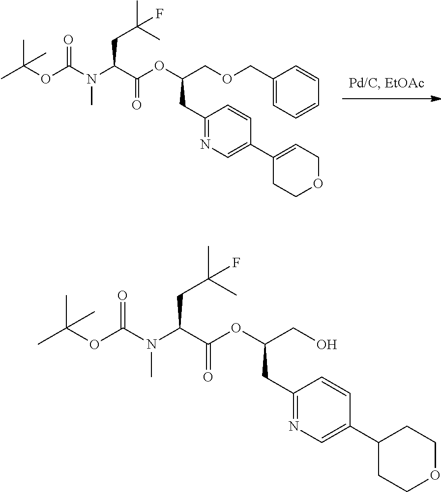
C(C(N(C)C(=O)OC(C)(C)C)CC(C)(C)F)(=O)OC(COCC1=CC=CC=C1)CC1=NC=C(C2=CCOCC2)C=C1.C(C(N(C)C(=O)OC(C)(C)C)CC(C)(C)F)(=O)OC(CO)CC1=NC=C(C2CCOCC2)C=C1
